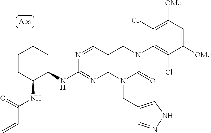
C1(NC2C(NC(=O)C=C)CCCC2)=NC2=C(C=N1)CN(C1=C(Cl)C([OMe])=CC([OMe])=C1Cl)C(=O)N2CC1=CNN=C1
